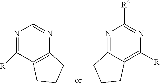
N1=C([R])C2=C(N=C1)CCC2.N1=C([R^])N=C2C(=C1[R])CCC2
